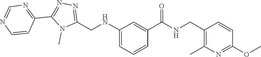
C1=CN=CN=C1C1=NN=C(CNC2=CC=CC(C(=O)NCC3=C(C)N=C(OC)C=C3)=C2)N1C
